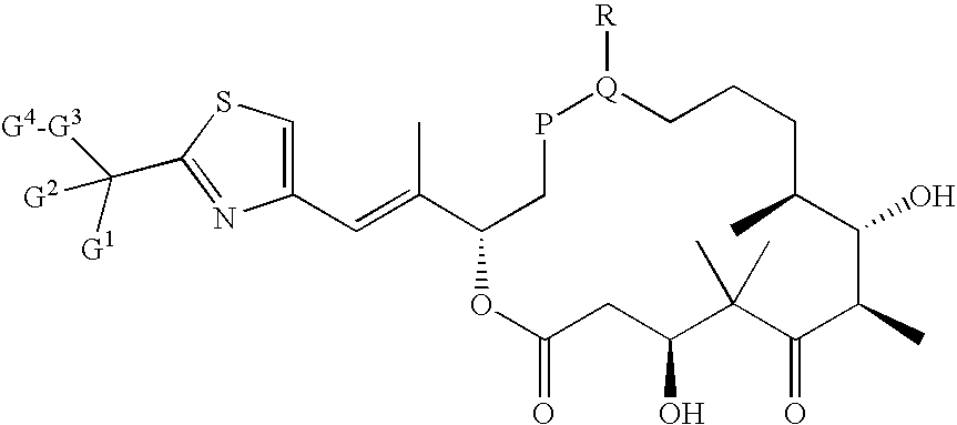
C1(C=C(C2CP[Q]([R])CCCC(C)C(O)C(C)C(=O)C(C)(C)C(O)CC(=O)O2)C)=CSC(C([G4-G3])([G1])[G2])=N1
